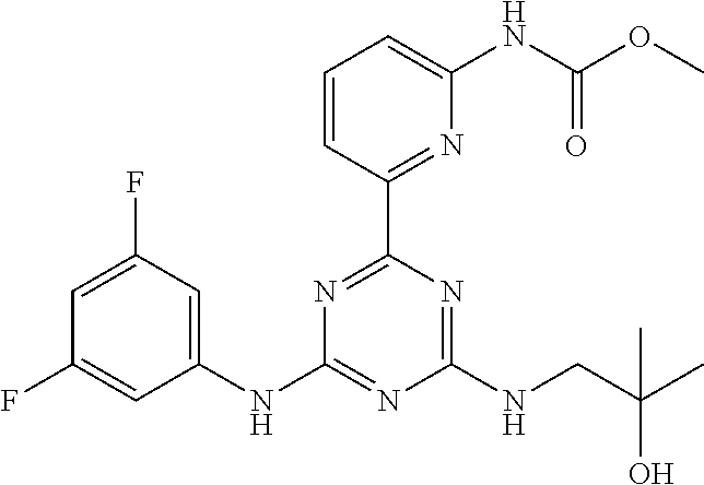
C1=C(F)C=C(NC2=NC(NCC(C)(O)C)=NC(C3=NC(NC(OC)=O)=CC=C3)=N2)C=C1F
